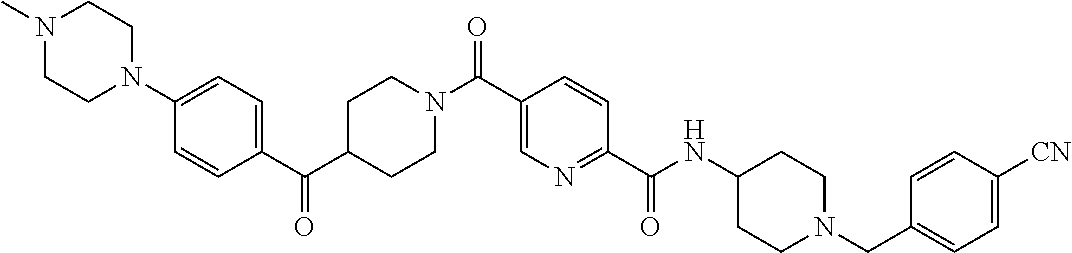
C1CN(C(C2=CN=C(C(=O)NC3CCN(CC4=CC=C([CN])C=C4)CC3)C=C2)=O)CCC1C(C1=CC=C(N2CCN(C)CC2)C=C1)=O
